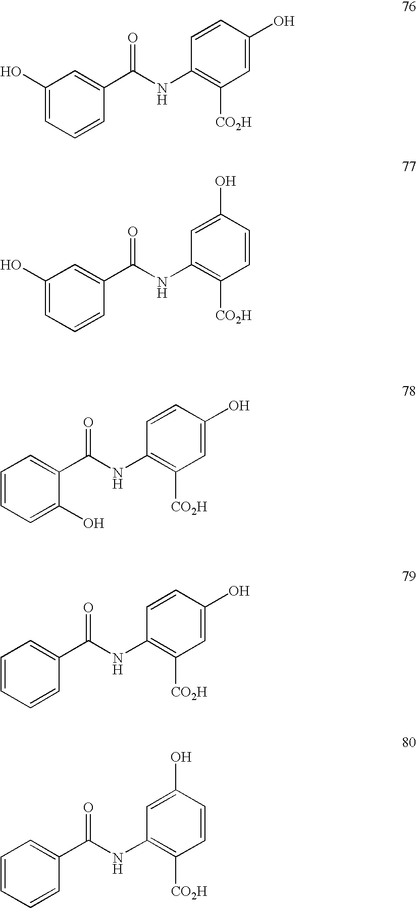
C1(O)=CC=CC(C(NC2=C([CO2H])C=C(O)C=C2)=O)=C1.C1(O)=CC=CC(C(NC2=C([CO2H])C=CC(O)=C2)=O)=C1.C1=CC=C(O)C(C(NC2=C([CO2H])C=C(O)C=C2)=O)=C1.C1=CC=CC(C(NC2=C([CO2H])C=C(O)C=C2)=O)=C1.C1=CC=CC(C(NC2=C([CO2H])C=CC(O)=C2)=O)=C1
